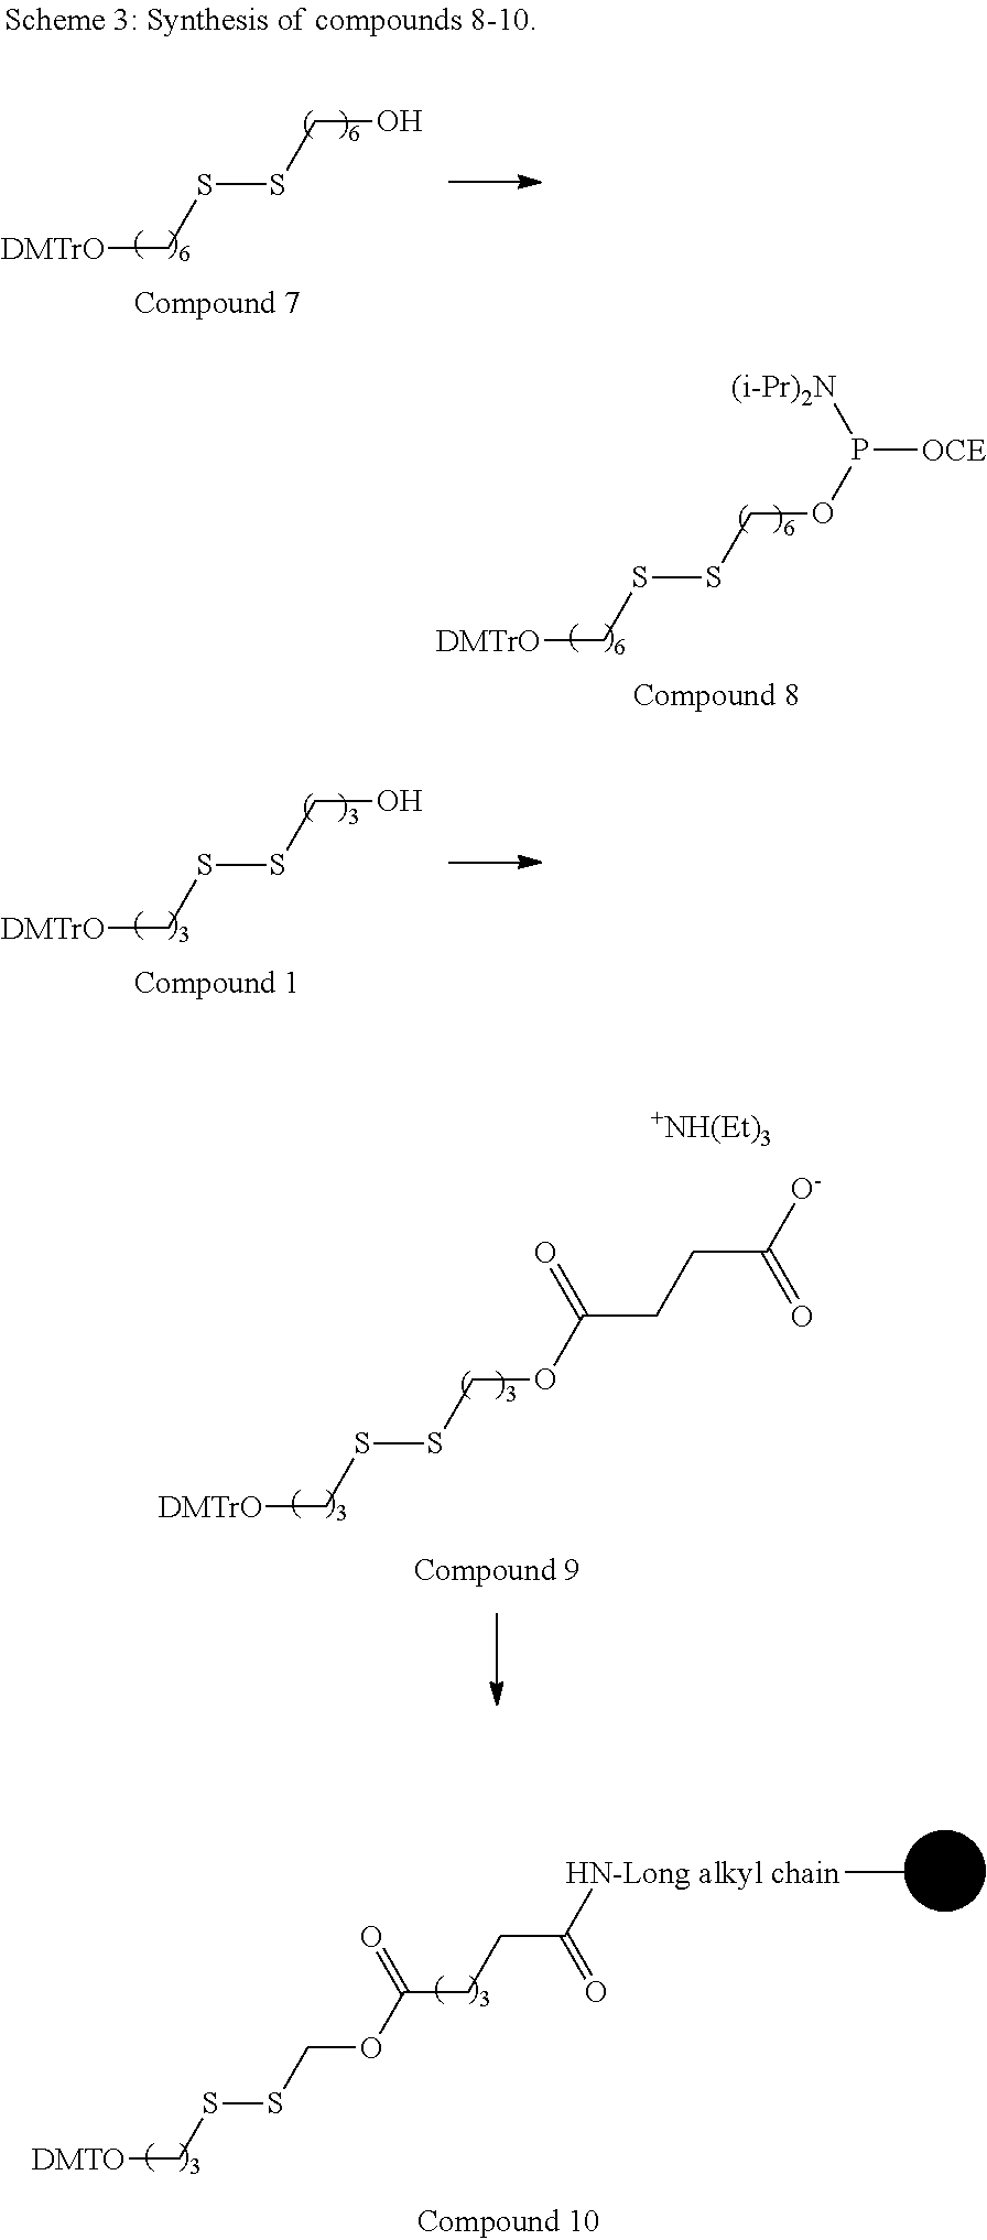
[DMTrO]CSSCO.[DMTrO]CSSCOP([OCE])[(i-Pr)2N].[DMTrO]CSSCO.[DMTrO]CSSCOC(CCC([O-])=O)=O.[+NH(Et)3].[DMTO]CSSCOC(CCC([HN-Long alkyl chain]C)=O)=O
